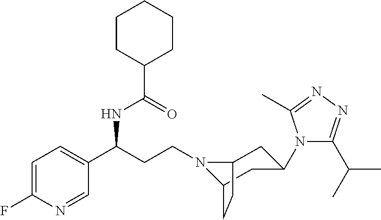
N1(CCC(C2=CC=C(F)N=C2)NC(C2CCCCC2)=O)C2CC(N3C(C(C)C)=NN=C3C)CC1CC2
